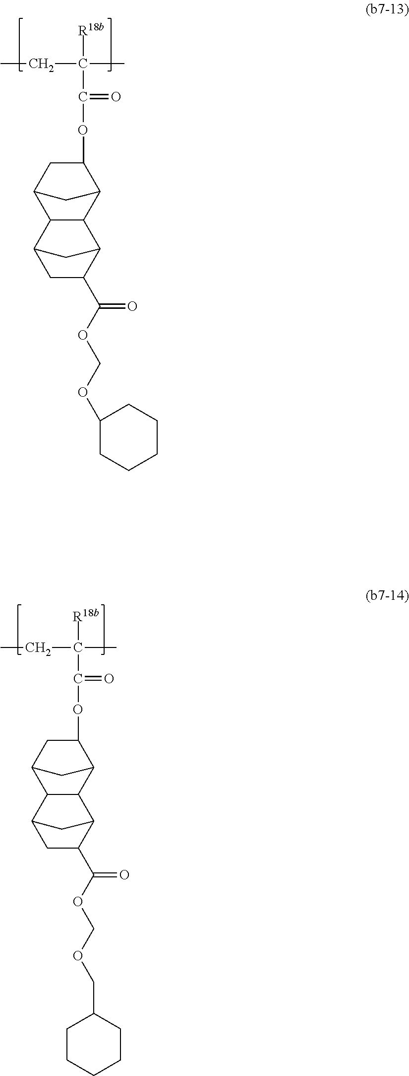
[R18b]C(C)(CC)C(=O)OC1CC2CC1C1C2C2CC(C(OCOC3CCCCC3)=O)C1C2.[R18b]C(C)(CC)C(=O)OC1CC2CC1C1C2C2CC(C(OCOCC3CCCCC3)=O)C1C2
